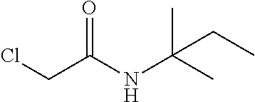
ClCC(NC(C)(C)CC)=O
